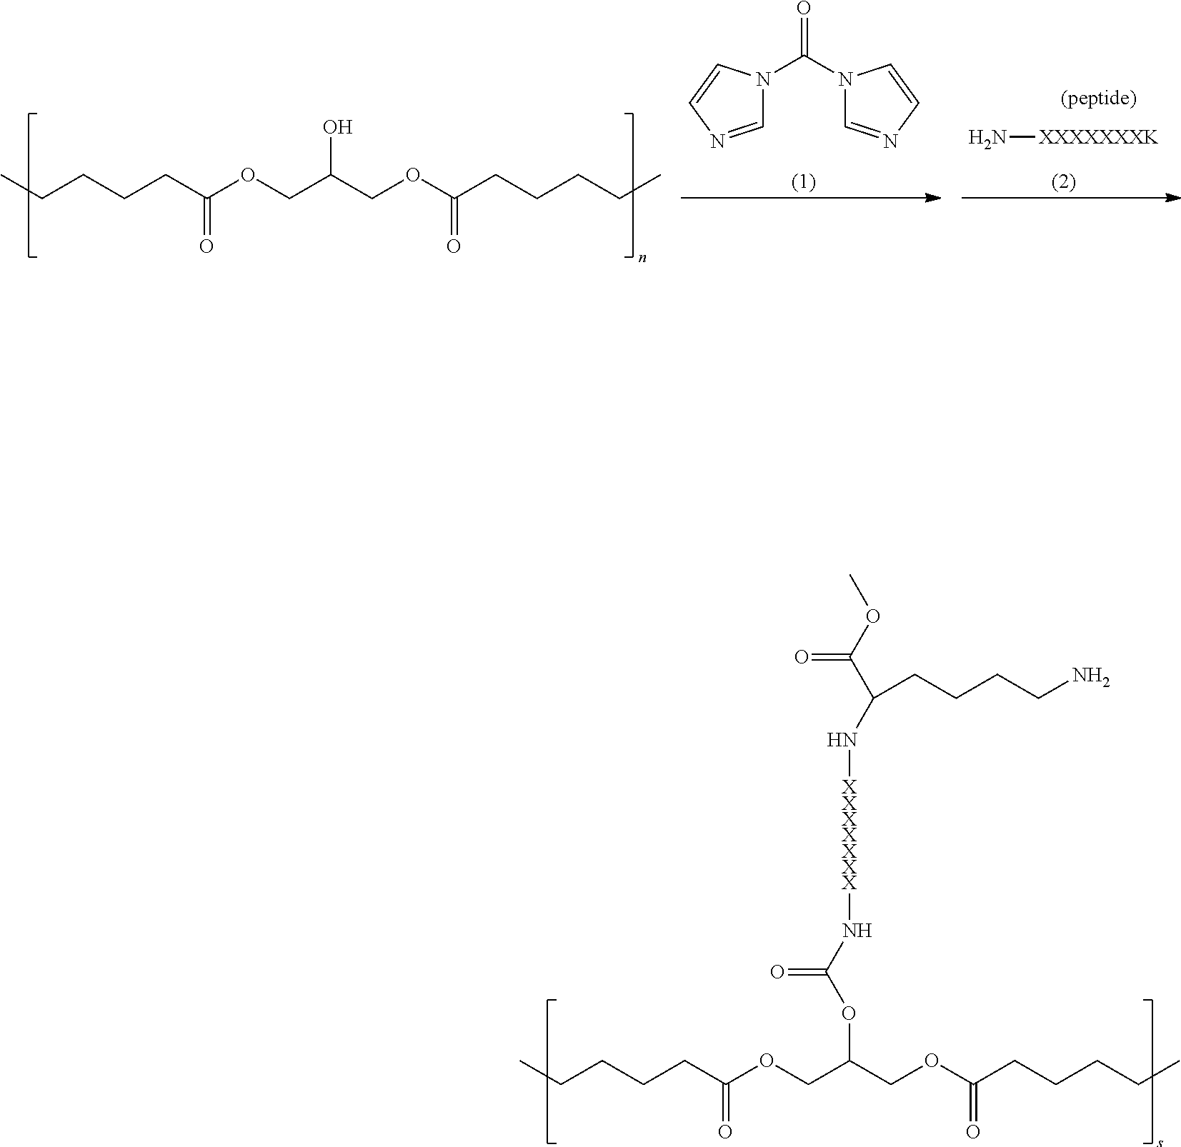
C1=NC=CN1C(=O)N1C=NC=C1.C(CCCC(OCC(COC(CCCCC)=O)O)=O)C.N[XXXXXXXK].C(CCCC(OCC(COC(CCCCC)=O)OC(=O)N[XXXXXXX]NC(C(=O)OC)CCCCN)=O)C
